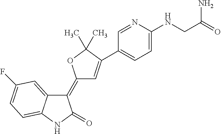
C1(=C2C=C(C3=CC=C(NCC(=O)N)N=C3)C(C)(C)O2)C2=CC(F)=CC=C2NC1=O
